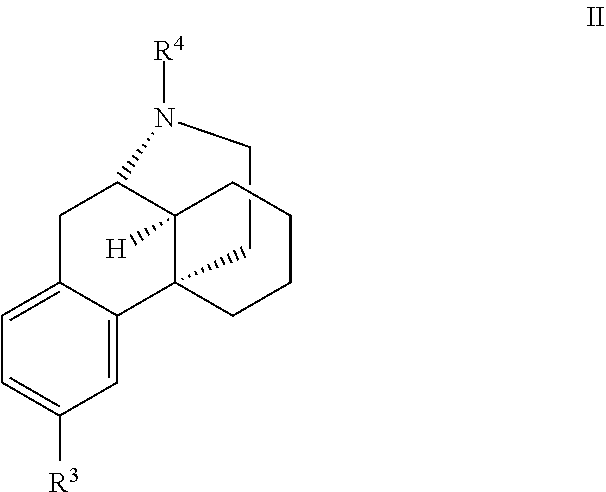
C1CN([R4])C2CC3=CC=C([R3])C=C3C13C2([H])CCCC3
